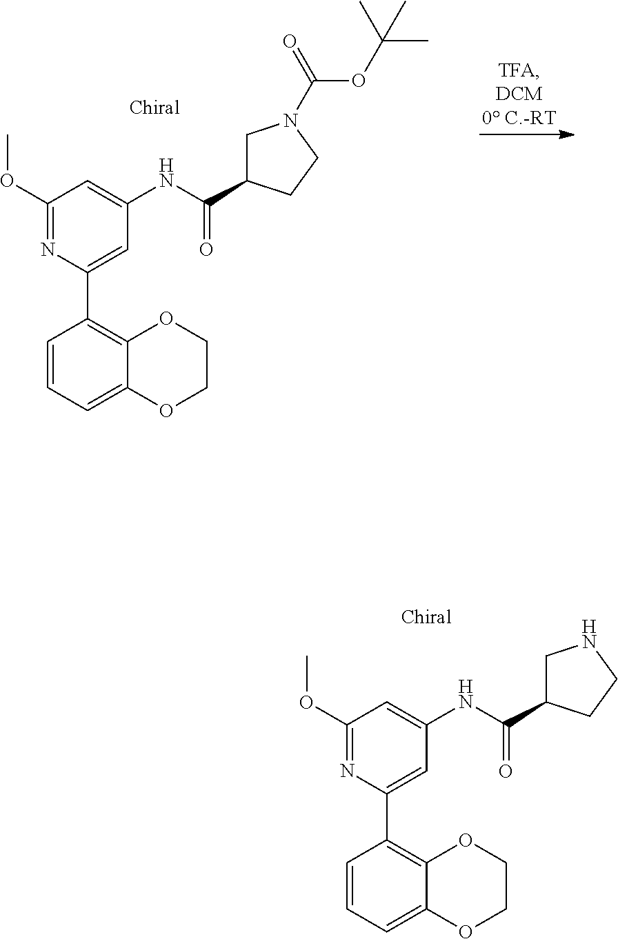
C1=CC=C2C(=C1C1=CC(NC(=O)C3CN(C(=O)OC(C)(C)C)CC3)=CC(OC)=N1)OCCO2.C1=CC=C2C(=C1C1=CC(NC(=O)C3CNCC3)=CC(OC)=N1)OCCO2
